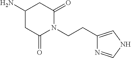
C(CN1C(=O)CC(N)CC1=O)C1=CNC=N1
